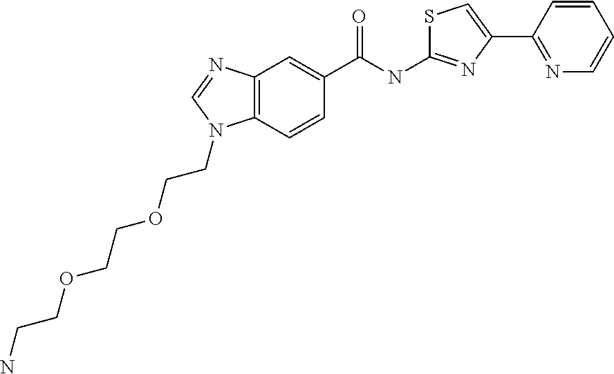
C12=C(C=CC(C(NC3=NC(C4=NC=CC=C4)=CS3)=O)=C1)N(CCOCCOCCN)C=N2
